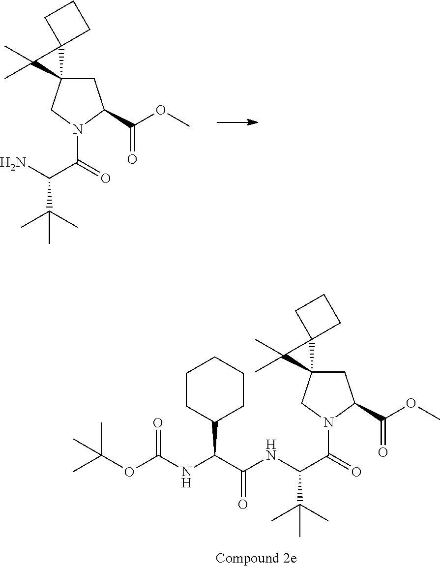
NC(C(=O)N1C(C(OC)=O)CC2(C1)C1(C2(C)C)CCC1)C(C)(C)C.C1CC(C(NC(OC(C)(C)C)=O)C(NC(C(=O)N2C(C(OC)=O)CC3(C2)C2(C3(C)C)CCC2)C(C)(C)C)=O)CCC1
